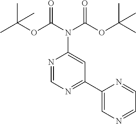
N1=CN=C(C2=CN=CC=N2)C=C1N(C(OC(C)(C)C)=O)C(OC(C)(C)C)=O
